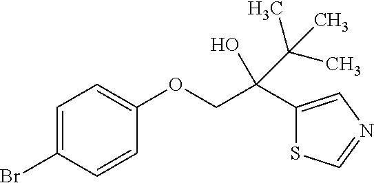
C1=C(Br)C=CC(OCC(C2=CN=CS2)(O)C(C)(C)C)=C1
